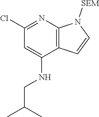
C1(Cl)=NC2=C(C(NCC(C)C)=C1)C=CN2[SEM]
